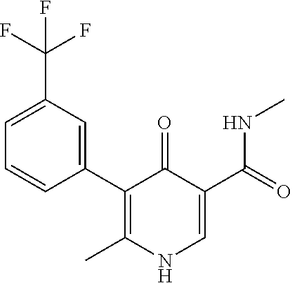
C1(C2=CC(C(F)(F)F)=CC=C2)=C(C)NC=C(C(=O)NC)C1=O
